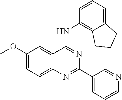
COC1=CC=C2C(=C1)C(NC1=C3C(=CC=C1)CCC3)=NC(C1=CC=CN=C1)=N2
